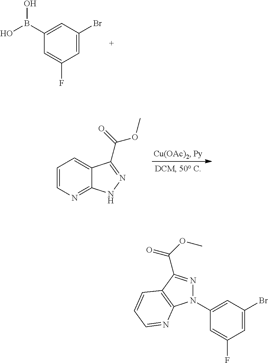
C1=C(Br)C=C(B(O)O)C=C1F.C1=CN=C2C(=C1)C(C(=O)OC)=NN2.C1=C(Br)C=C(N2N=C(C(OC)=O)C3=C2N=CC=C3)C=C1F
